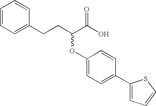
C1=CC=C(CCC(C(O)=O)OC2=CC=C(C3=CC=CS3)C=C2)C=C1
